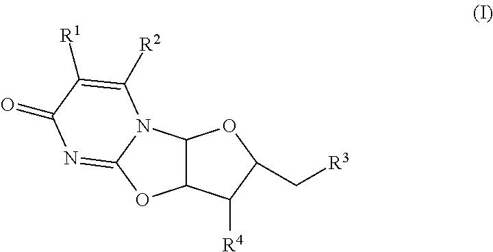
C12C(C([R4])C(C[R3])O1)OC1=NC(=O)C([R1])=C([R2])N21
